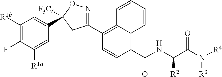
C1([R1b])=C(F)C([R1a])=CC(C2([F3C])ON=C(C3=C4C(=C(C(NC(C(N([R4])[R3])=O)[R2])=O)C=C3)C=CC=C4)C2)=C1
